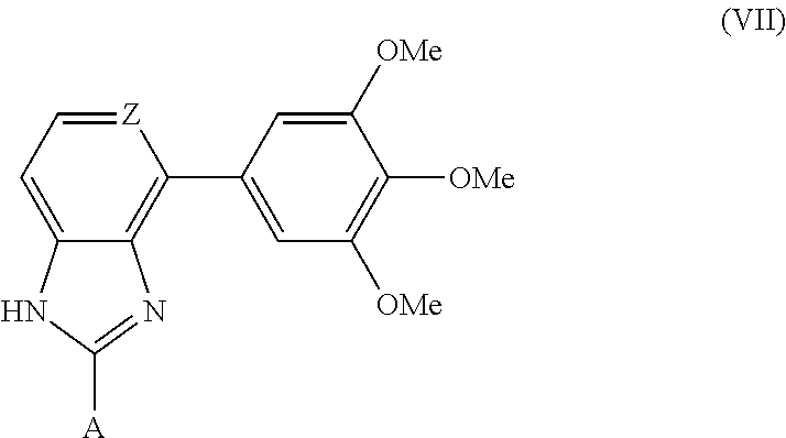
C1=C2C(=C(C3=CC([OMe])=C([OMe])C([OMe])=C3)[Z]=C1)N=C([A])N2
